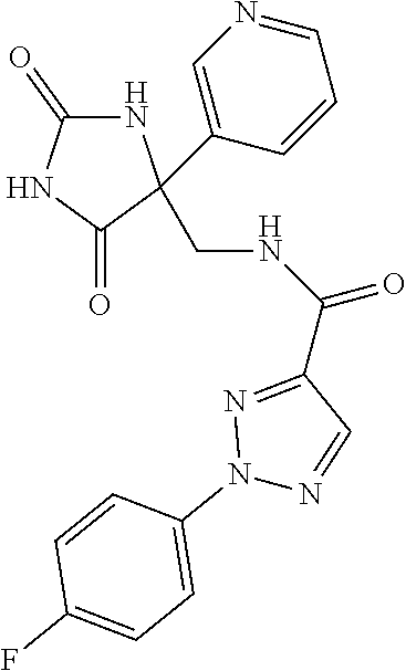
N1C(=O)NC(=O)C1(CNC(C1=NN(C2=CC=C(F)C=C2)N=C1)=O)C1=CN=CC=C1
